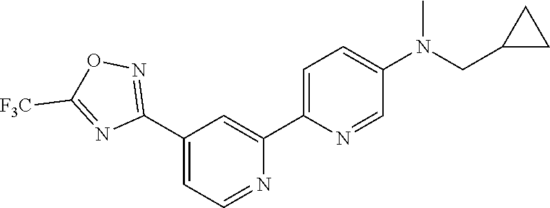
N1=CC=C(C2=NOC([F3C])=N2)C=C1C1=CC=C(N(C)CC2CC2)C=N1
